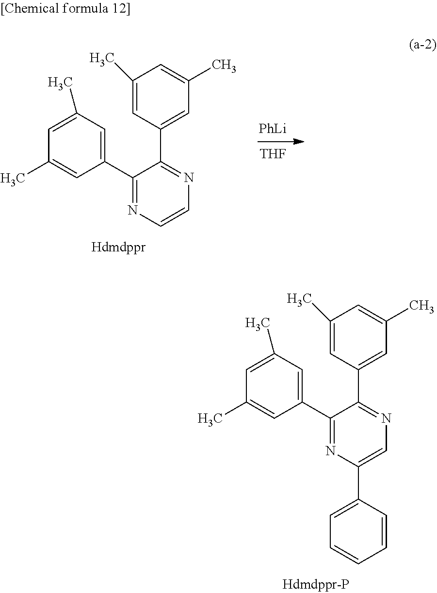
C1(C)=CC(C2=NC=CN=C2C2=CC(C)=CC(C)=C2)=CC(C)=C1.[PhLi].[THF].C1(C)=CC(C2=NC=C(C3=CC=CC=C3)N=C2C2=CC(C)=CC(C)=C2)=CC(C)=C1
